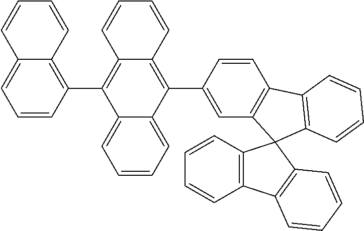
C1=C2C(=CC=C1)C(C1=C3C(=CC=C1)C=CC=C3)=C1C=CC=CC1=C2C1=CC2=C(C=C1)C1=C(C=CC=C1)C21C2=C(C=CC=C2)C2=C1C=CC=C2
